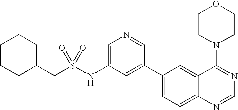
C(S(NC1=CN=CC(C2=CC=C3C(=C2)C(N2CCOCC2)=NC=N3)=C1)(=O)=O)C1CCCCC1
